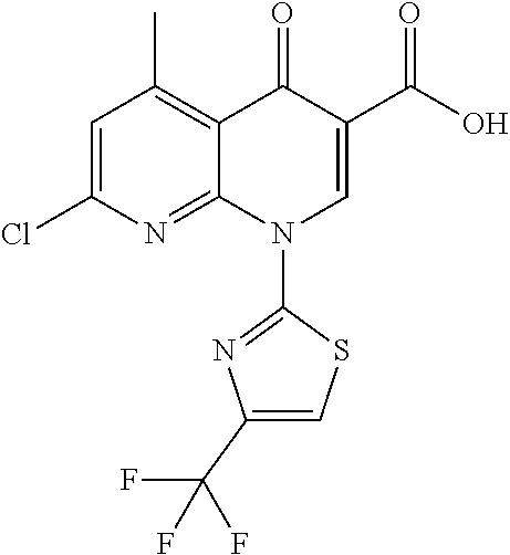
C1=C(Cl)N=C2C(=C1C)C(=O)C(C(O)=O)=CN2C1=NC(C(F)(F)F)=CS1
